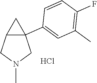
C12C(C3=CC(C)=C(F)C=C3)(CN(C)C1)C2.Cl
